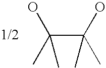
C(C(O)(C)C)(C)(O)C
